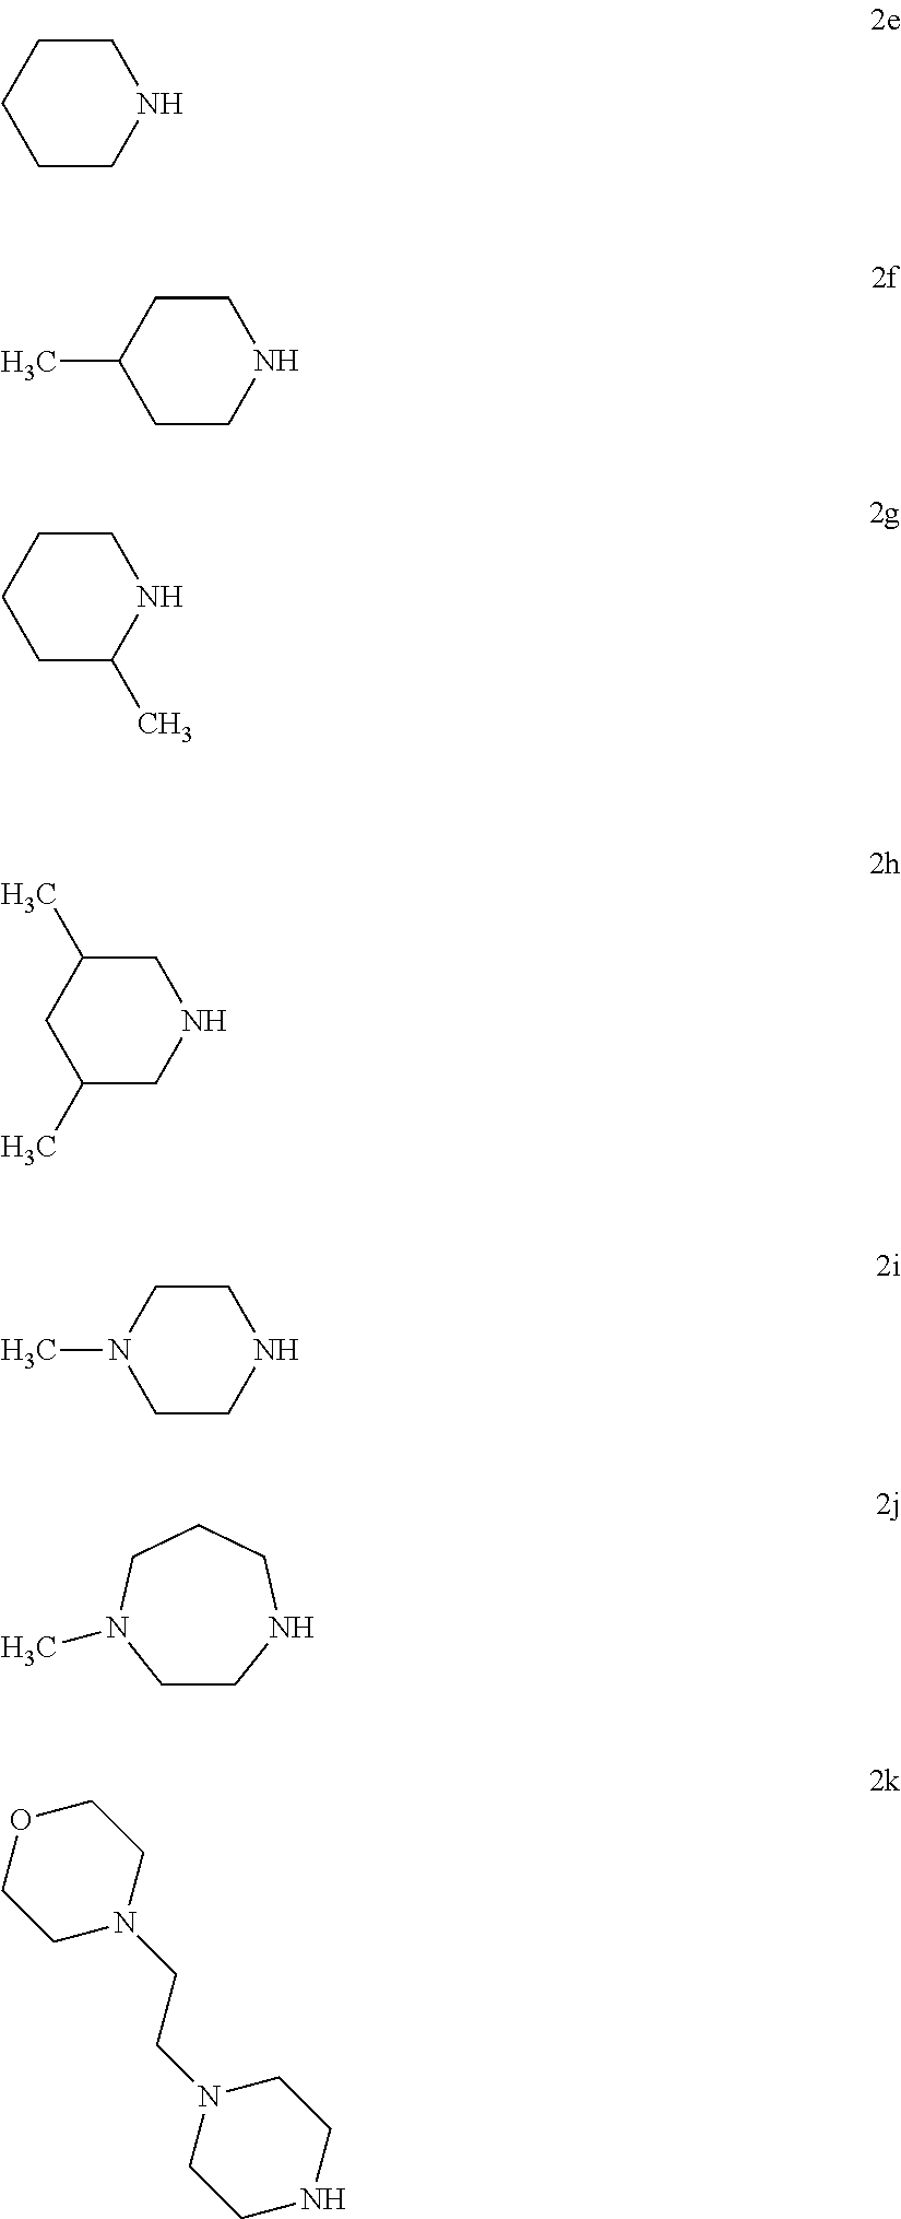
C1CCCCN1.C1CC(C)CCN1.C1CCCC(C)N1.C1C(C)CC(C)CN1.C1CN(C)CCN1.C1CNCCCN1C.C1OCCN(CCN2CCNCC2)C1
